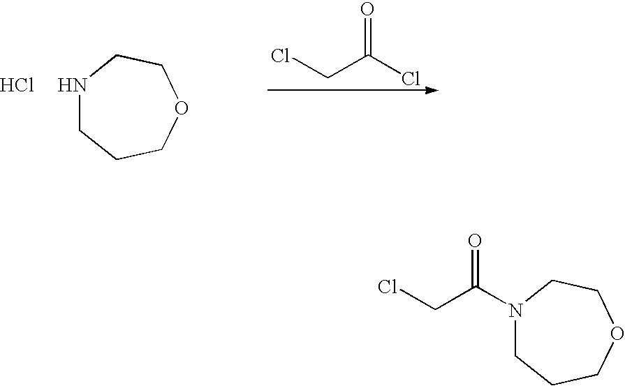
N1CCCOCC1.Cl.ClCC(Cl)=O.C1CCOCCN1C(CCl)=O
